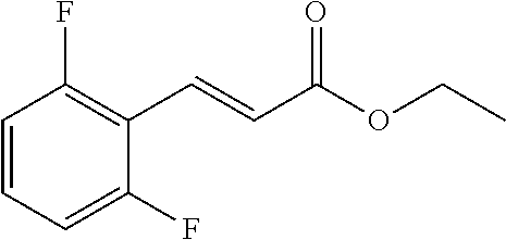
C1=CC=C(F)C(C=CC(OCC)=O)=C1F
